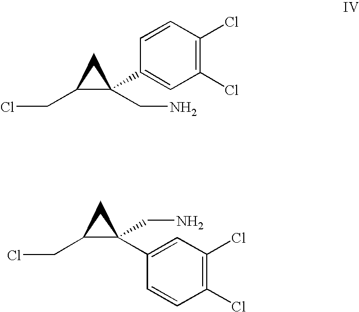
C1C(CCl)C1(C1=CC(Cl)=C(Cl)C=C1)CN.C1C(CCl)C1(C1=CC(Cl)=C(Cl)C=C1)CN
